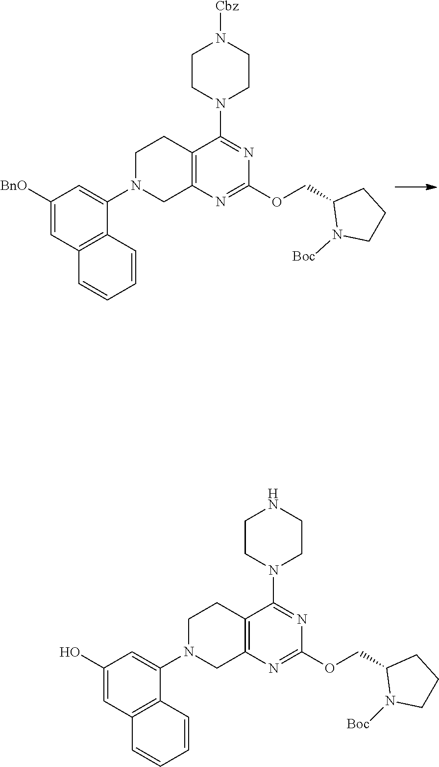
C1CN(C2=CC([BnO])=CC3=C2C=CC=C3)CC2=C1C(N1CCN([Cbz])CC1)=NC(OCC1N([Boc])CCC1)=N2.C1CN(C2=CC(O)=CC3=C2C=CC=C3)CC2=C1C(N1CCNCC1)=NC(OCC1N([Boc])CCC1)=N2
